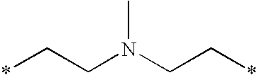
CN(CC*)CC*
